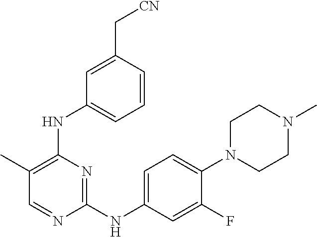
C1(C)=C(NC2=CC=CC(C[CN])=C2)N=C(NC2=CC=C(N3CCN(C)CC3)C(F)=C2)N=C1
